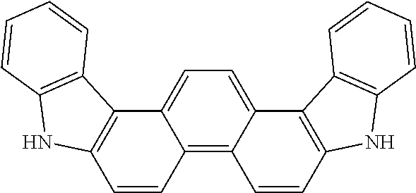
C1=C2C(=C3C(=C1)C1=C(C=C3)NC3=C1C=CC=C3)C=CC1=C2C2=C(N1)C=CC=C2
